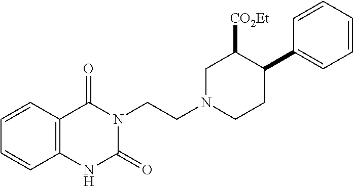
C12=C(C=CC=C1)C(=O)N(CCN1CC([CO2Et])C(C3=CC=CC=C3)CC1)C(=O)N2
